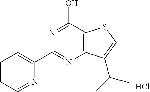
N1=C(C2=CC=CC=N2)N=C(O)C2=C1C(C(C)C)=CS2.Cl
